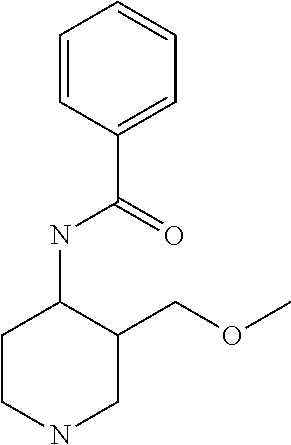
C1CNCC(COC)C1NC(C1=CC=CC=C1)=O
